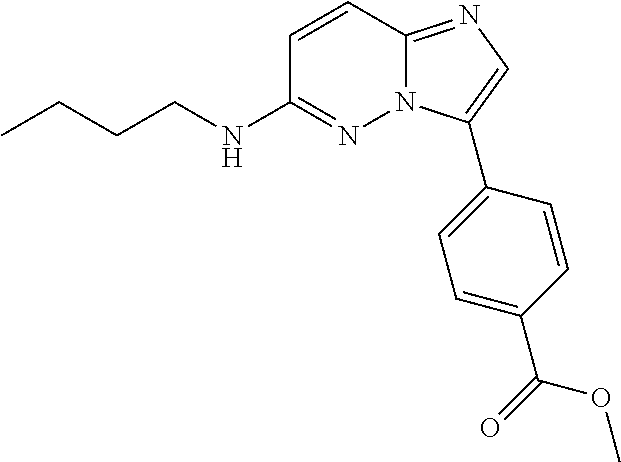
C1=CC2=NC=C(C3=CC=C(C(=O)OC)C=C3)N2N=C1NCCCC
